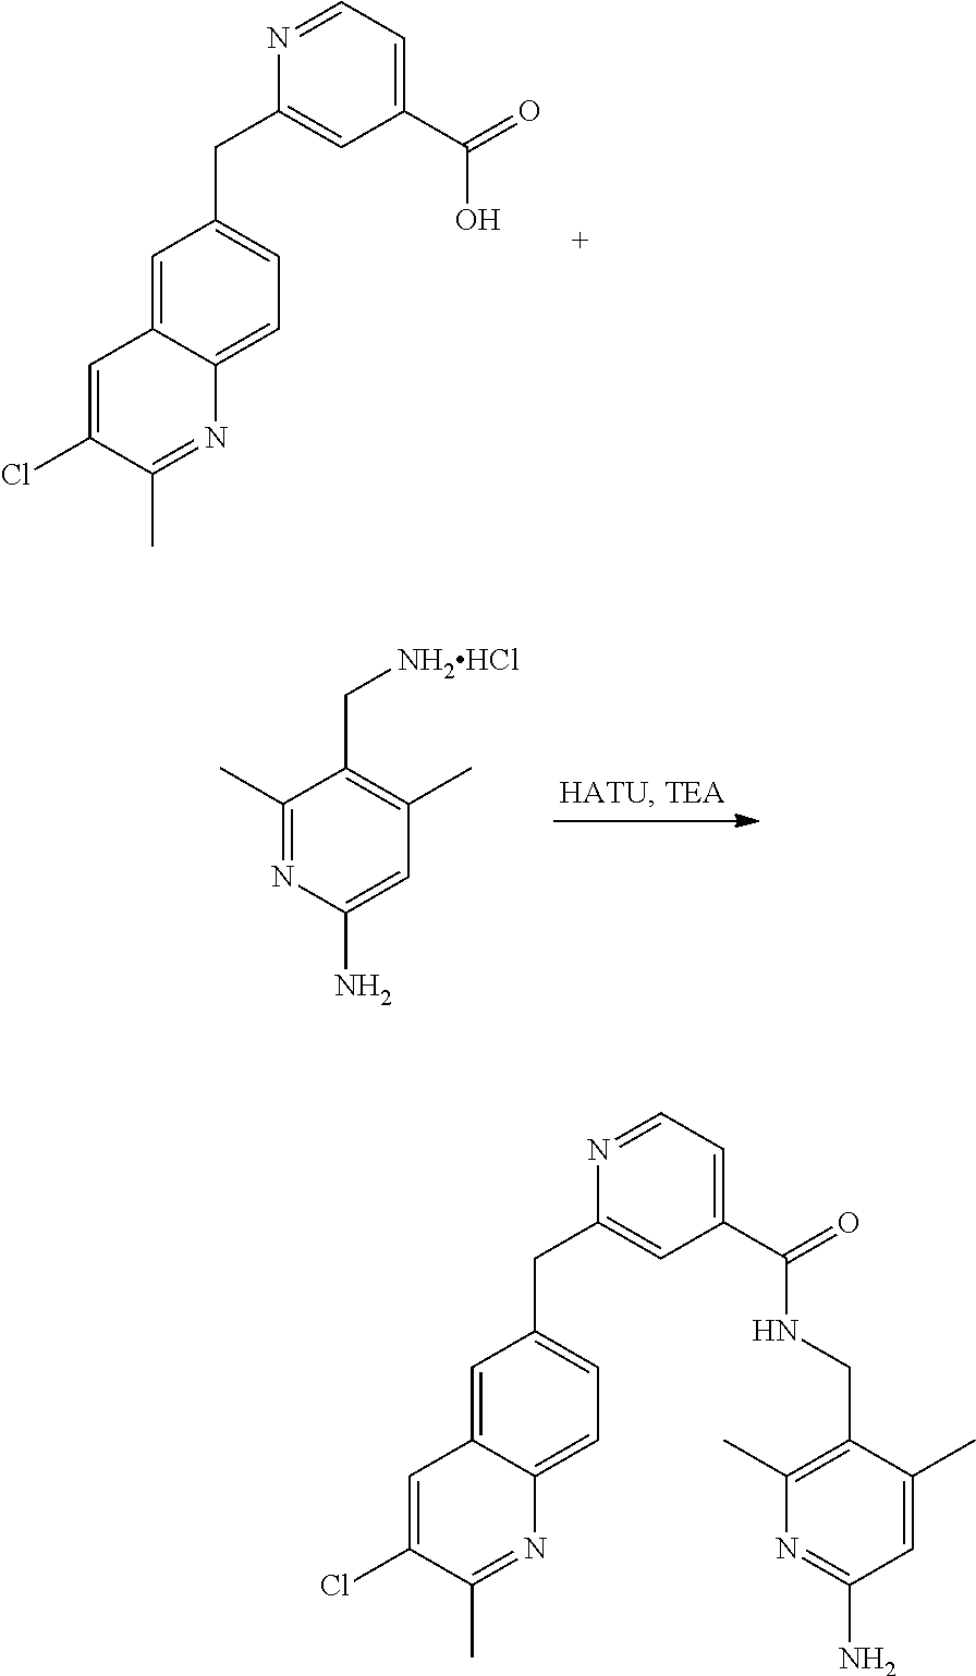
C1=C2C(=CC(CC3=CC(C(=O)O)=CC=N3)=C1)C=C(Cl)C(C)=N2.C1=C(N)N=C(C)C(C[NH2HCl])=C1C.C1=C2C(=CC(CC3=CC(C(=O)NCC4=C(C)N=C(N)C=C4C)=CC=N3)=C1)C=C(Cl)C(C)=N2
